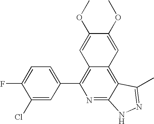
C1(Cl)=CC(C2=C3C(=C4C(=N2)NN=C4C)C=C(OC)C(OC)=C3)=CC=C1F
